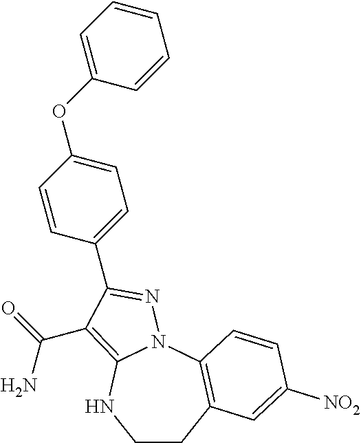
C1CC2=C(N3C(=C(C(=O)N)C(C4=CC=C(OC5=CC=CC=C5)C=C4)=N3)N1)C=CC([NO2])=C2
